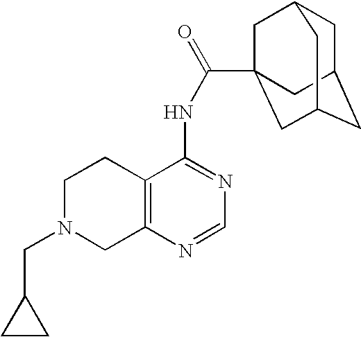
C1N(CC2CC2)CC2=C(C1)C(NC(=O)C13CC4CC(CC(C1)C4)C3)=NC=N2
